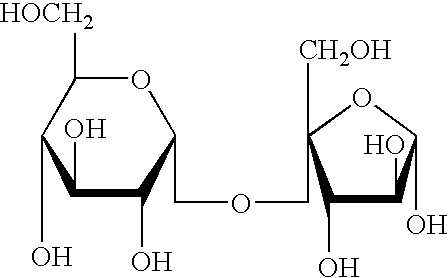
C1(O)C(O)C(COCC2([CH2OH])C(O)C(O)C(O)O2)OC([HOCH2])C1O
